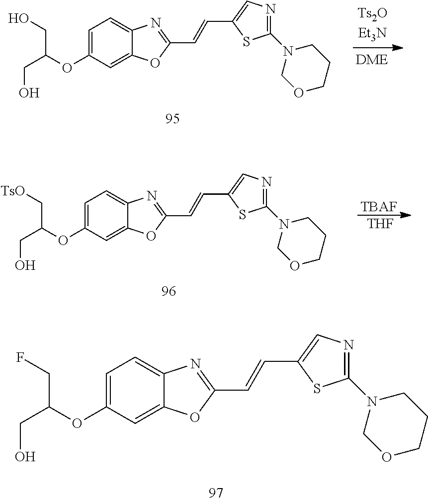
C12=CC(OC(CO)CO)=CC=C1N=C(C=CC1=CN=C(N3COCCC3)S1)O2.C12=CC(OC(CO)C[TsO])=CC=C1N=C(C=CC1=CN=C(N3COCCC3)S1)O2.[TBAF].[THF].C12=CC(OC(CO)CF)=CC=C1N=C(C=CC1=CN=C(N3COCCC3)S1)O2
